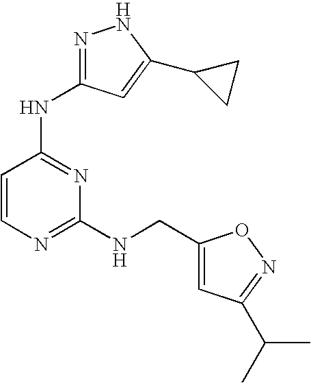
C1=CN=C(NCC2=CC(C(C)C)=NO2)N=C1NC1=NNC(C2CC2)=C1
